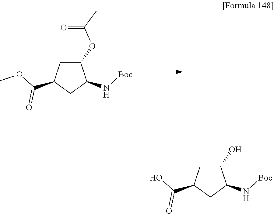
C1(OC(C)=O)CC(C(OC)=O)CC1N[Boc].C1(O)CC(C(O)=O)CC1N[Boc]
